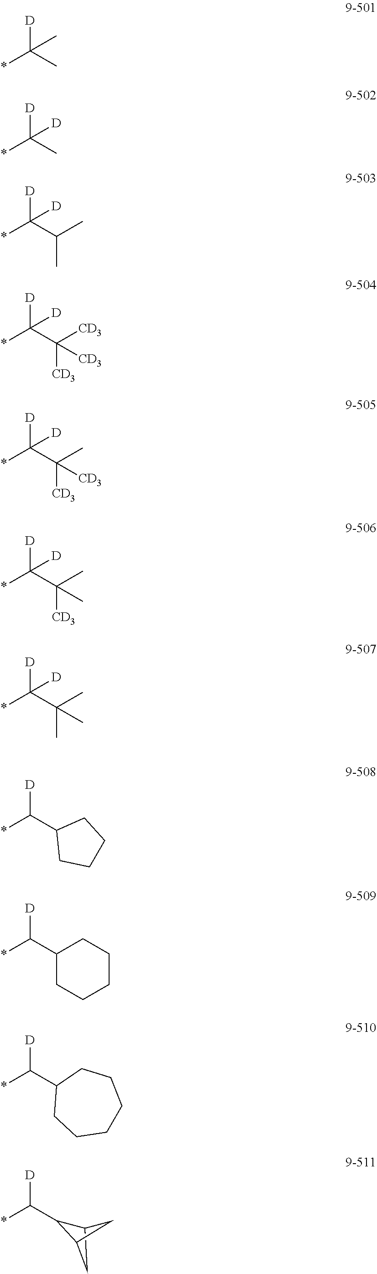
[D]C(*)(C)C.[D]C(*)(C)[D].[D]C(*)(C(C)C)[D].[D]C(*)(C([CD3])([CD3])[CD3])[D].[D]C(*)(C([CD3])(C)[CD3])[D].[D]C(*)(C([CD3])(C)C)[D].[D]C(*)(C(C)(C)C)[D].[D]C(*)C1CCCC1.[D]C(*)C1CCCCC1.[D]C(*)C1CCCCCC1.C12CC(C1)C2C([D])*
